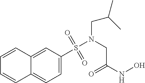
N(CC(=O)NO)(S(C1=CC=C2C(=C1)C=CC=C2)(=O)=O)CC(C)C
